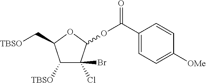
C1([TBSO])C(Cl)(Br)C(OC(C2=CC=C([OMe])C=C2)=O)OC1C[TBSO]
